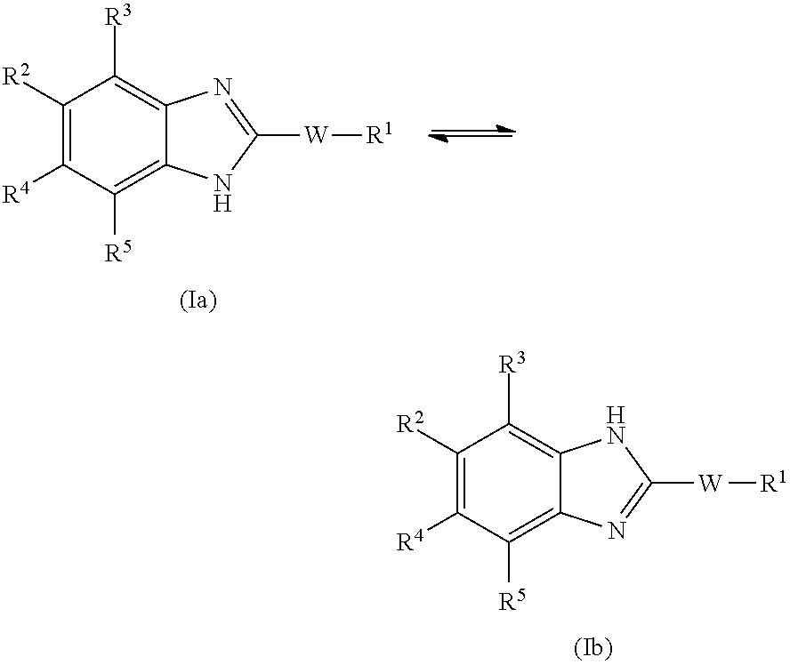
C1([R2])=C([R4])C([R5])=C2C(=C1[R3])NC([W][R1])=N2.C1([R2])=C([R4])C([R5])=C2C(=C1[R3])N=C([W][R1])N2
